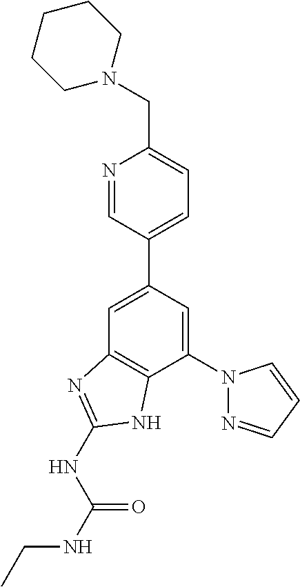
C1=C(C2=CC=C(CN3CCCCC3)N=C2)C=C(N2N=CC=C2)C2=C1N=C(NC(NCC)=O)N2
